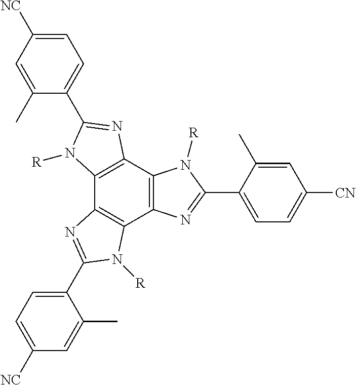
C12=C(C3=C(C4=C1N=C(C1=CC=C([NC])C=C1C)N4[R])N=C(C1=CC=C([NC])C=C1C)N3[R])N=C(C1=CC=C([CN])C=C1C)N2[R]
